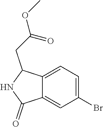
COC(CC1C2=CC=C(Br)C=C2C(=O)N1)=O
